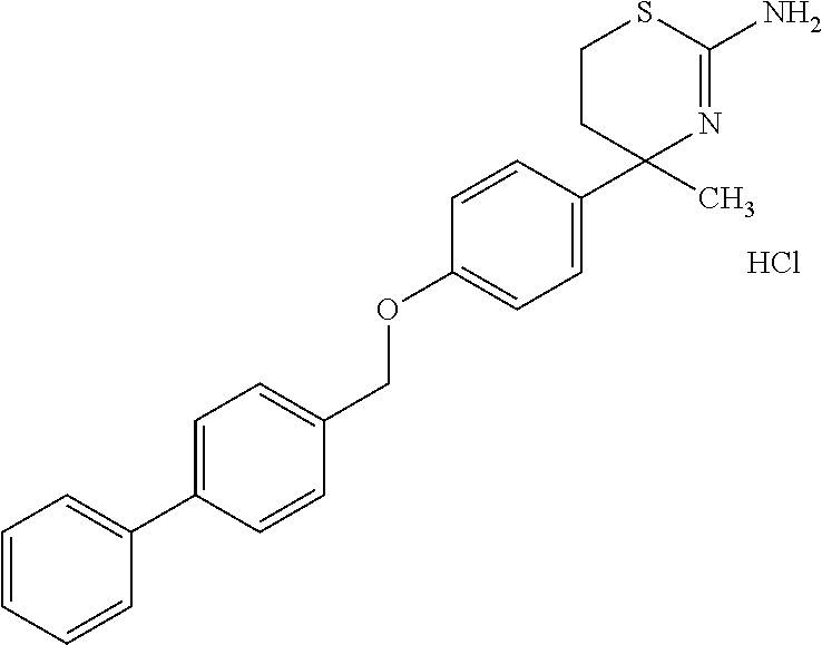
C1CC(C)(C2=CC=C(OCC3=CC=C(C4=CC=CC=C4)C=C3)C=C2)N=C(N)S1.Cl
